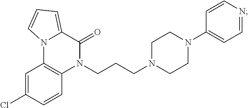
C1=C(Cl)C=CC2=C1N1C(=CC=C1)C(=O)N2CCCN1CCN(C2=CC=NC=C2)CC1
